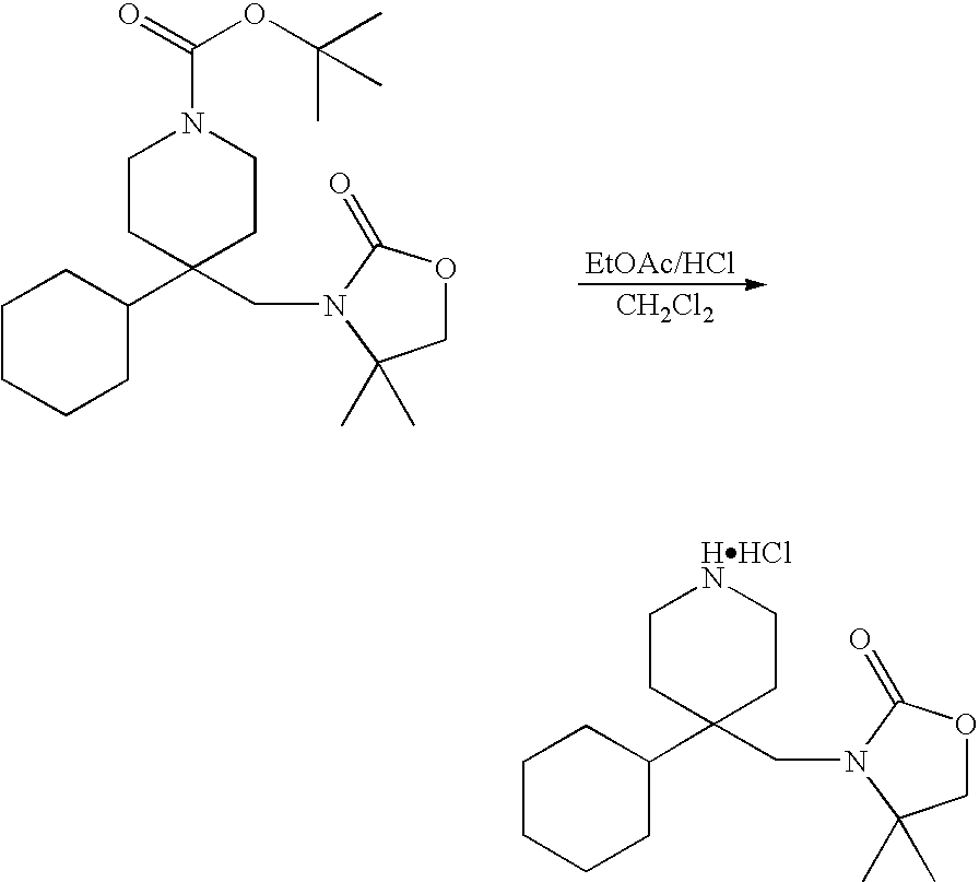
[CH2Cl2].C1CC(C2CCCCC2)(CN2C(C)(C)COC2=O)CCN1C(=O)OC(C)(C)C.C1CC(C2CCCCC2)(CN2C(C)(C)COC2=O)CC[HHClN]1
